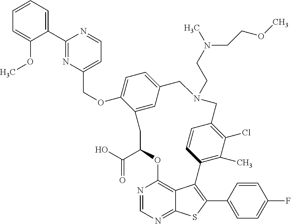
C1(C2=NC(COC3=CC=C4C=C3CC(C(O)=O)OC3=C5C(=NC=N3)SC(C3=CC=C(F)C=C3)=C5C3=C(C)C(Cl)=C(C=C3)CN(CCN(CCOC)C)C4)=CC=N2)=CC=CC=C1OC
